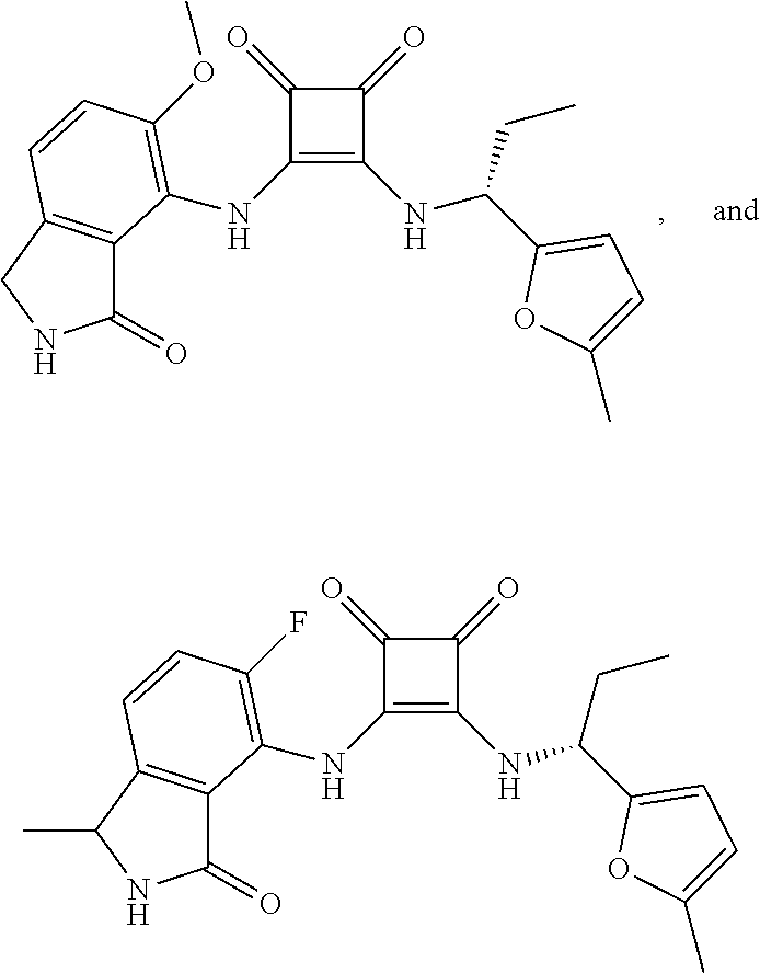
C1(=O)C2=C(CN1)C=CC(OC)=C2NC1=C(NC(C2=CC=C(C)O2)CC)C(=O)C1=O.C1(=O)C2=C(C(C)N1)C=CC(F)=C2NC1=C(NC(C2=CC=C(C)O2)CC)C(=O)C1=O
